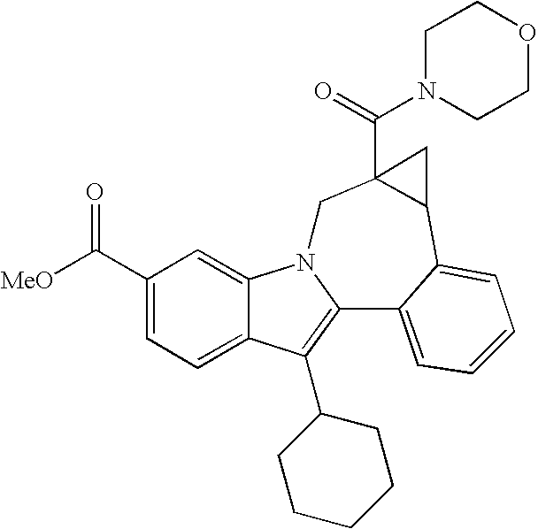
C1(C([MeO])=O)=CC=C2C(=C1)N1C(=C2C2CCCCC2)C2=CC=CC=C2C2C(C(N3CCOCC3)=O)(C1)C2
